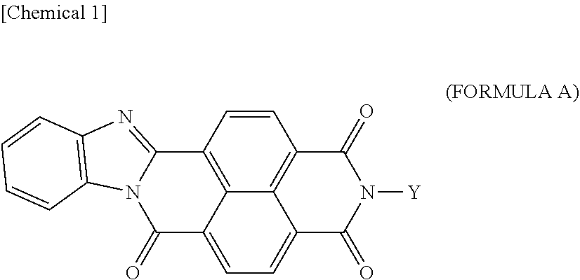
C1=C2C3=C(C=CC4=C3C(=C1)C(=O)N1C4=NC3=C1C=CC=C3)C(=O)N([Y])C2=O
